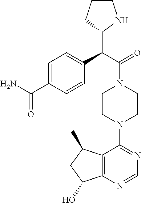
C(C(=O)N1CCN(C2=NC=NC3=C2C(C)CC3O)CC1)(C1NCCC1)C1=CC=C(C(N)=O)C=C1
